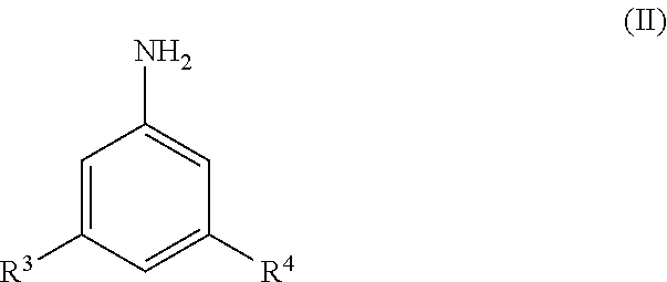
C1=C([R3])C=C([R4])C=C1N
